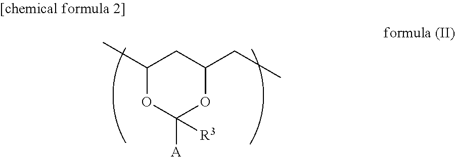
CC1CC(CC)OC([A])([R3])O1
